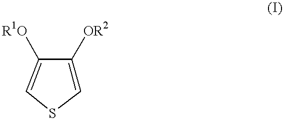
C1=C([OR2])C([R1O])=CS1
